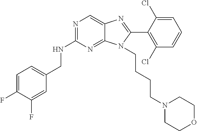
C1=C(F)C(F)=CC(CNC2=NC=C3C(=N2)N(CCCCN2CCOCC2)C(C2=C(Cl)C=CC=C2Cl)=N3)=C1
